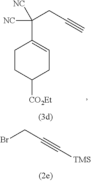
C1(C(CC#C)([NC])[NC])=CCC([CO2Et])CC1.BrCC#C[TMS]
